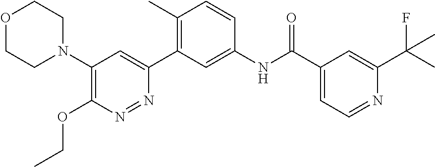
C1(N2CCOCC2)=C(OCC)N=NC(C2=C(C)C=CC(NC(C3=CC=NC(C(C)(F)C)=C3)=O)=C2)=C1
